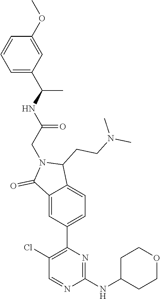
C1(NC2CCOCC2)=NC(C2=CC=C3C(=C2)C(=O)N(CC(=O)NC(C)C2=CC=CC(OC)=C2)C3CCN(C)C)=C(Cl)C=N1
